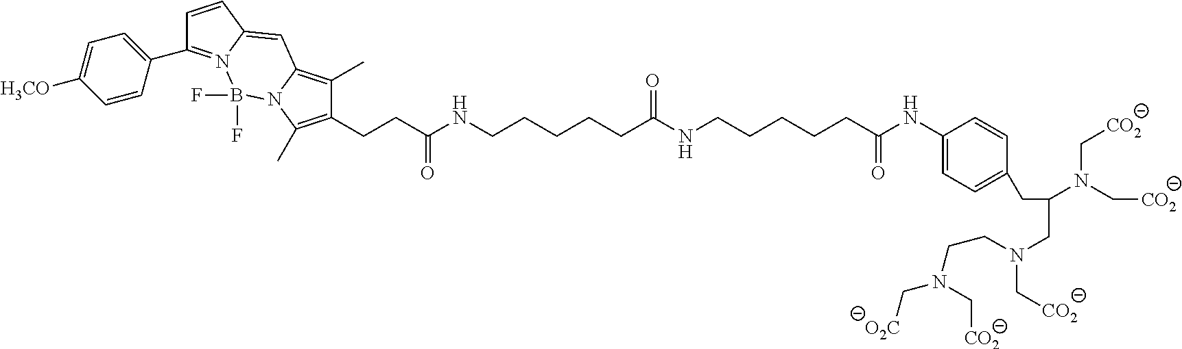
C(CC(NCCCCCC(NC1=CC=C(CC(CN(C[CO2])CCN(C[O2C])C[CO2])N(C[CO2])C[CO2])C=C1)=O)=O)CCCNC(CCC1=C(C)N2B(F)(F)N3=C(C4=CC=C([H3CO])C=C4)C=CC3=CC2=C1C)=O
